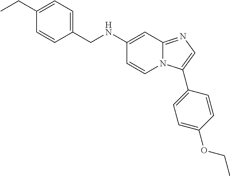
C1(CC)=CC=C(CNC2=CC3=NC=C(C4=CC=C(OCC)C=C4)N3C=C2)C=C1
